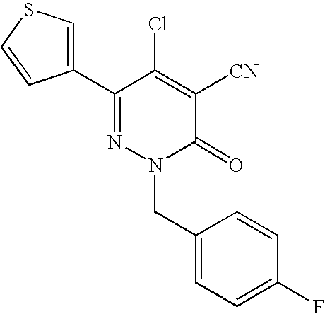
C1(CN2N=C(C3=CSC=C3)C(Cl)=C([CN])C2=O)=CC=C(F)C=C1
